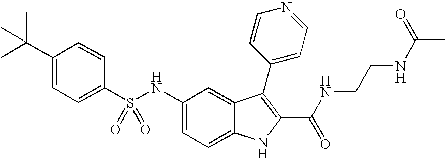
N(C1=CC=C2C(=C1)C(C1=CC=NC=C1)=C(C(NCCNC(C)=O)=O)N2)S(C1=CC=C(C(C)(C)C)C=C1)(=O)=O
